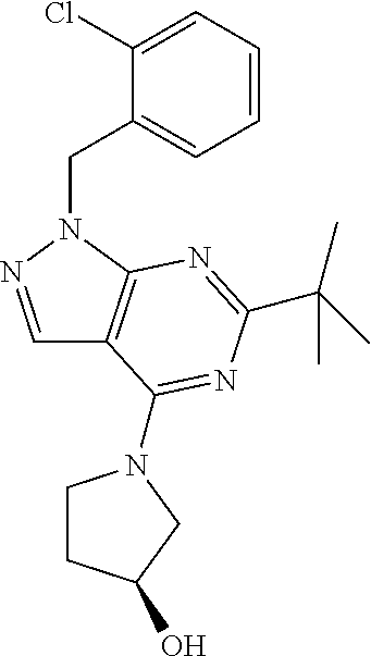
C1=NN(CC2=CC=CC=C2Cl)C2=C1C(N1CCC(O)C1)=NC(C(C)(C)C)=N2
